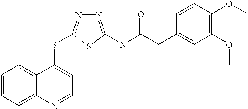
C1=CC=C2C(=C1)C(SC1=NN=C(NC(=O)CC3=CC(OC)=C(OC)C=C3)S1)=CC=N2
